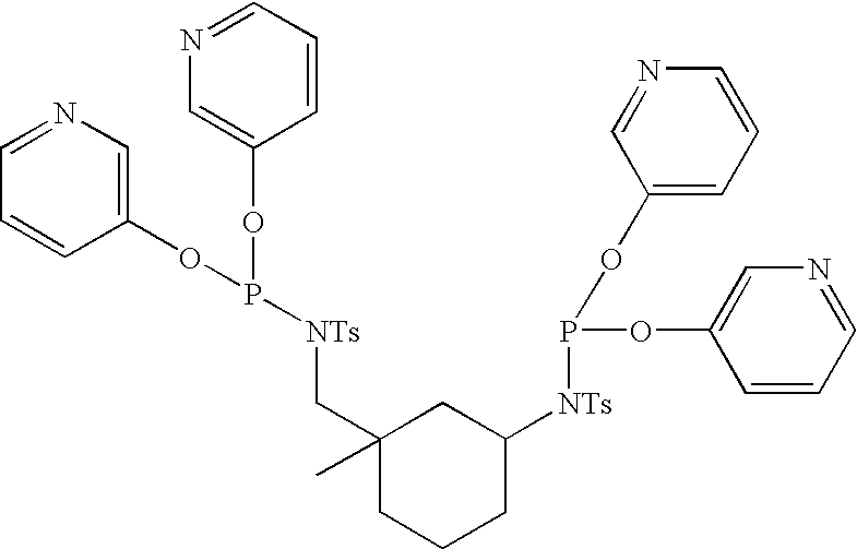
C1=NC=C(OP(OC2=CN=CC=C2)[NTs]CC2(C)CCCC([NTs]P(OC3=CC=CN=C3)OC3=CN=CC=C3)C2)C=C1
